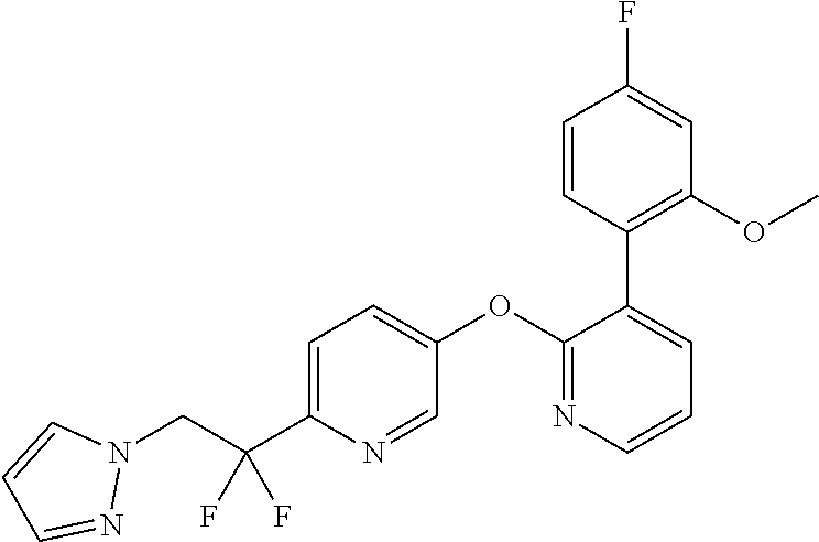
C1=C(C(CN2C=CC=N2)(F)F)N=CC(OC2=NC=CC=C2C2=C(OC)C=C(F)C=C2)=C1
